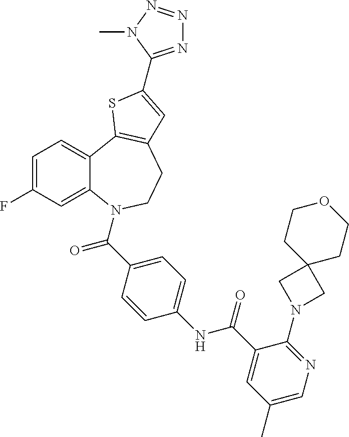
C1=C(F)C=C2C(=C1)C1=C(CCN2C(=O)C2=CC=C(NC(=O)C3=CC(C)=CN=C3N3CC4(C3)CCOCC4)C=C2)C=C(C2=NN=NN2C)S1
